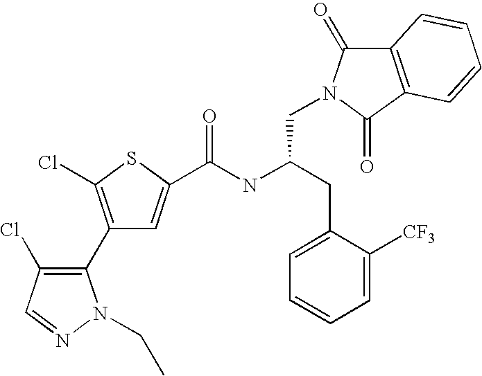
C1(C2=C(Cl)C=NN2CC)=C(Cl)SC(C(NC(CC2=CC=CC=C2[CF3])CN2C(=O)C3=C(C2=O)C=CC=C3)=O)=C1
